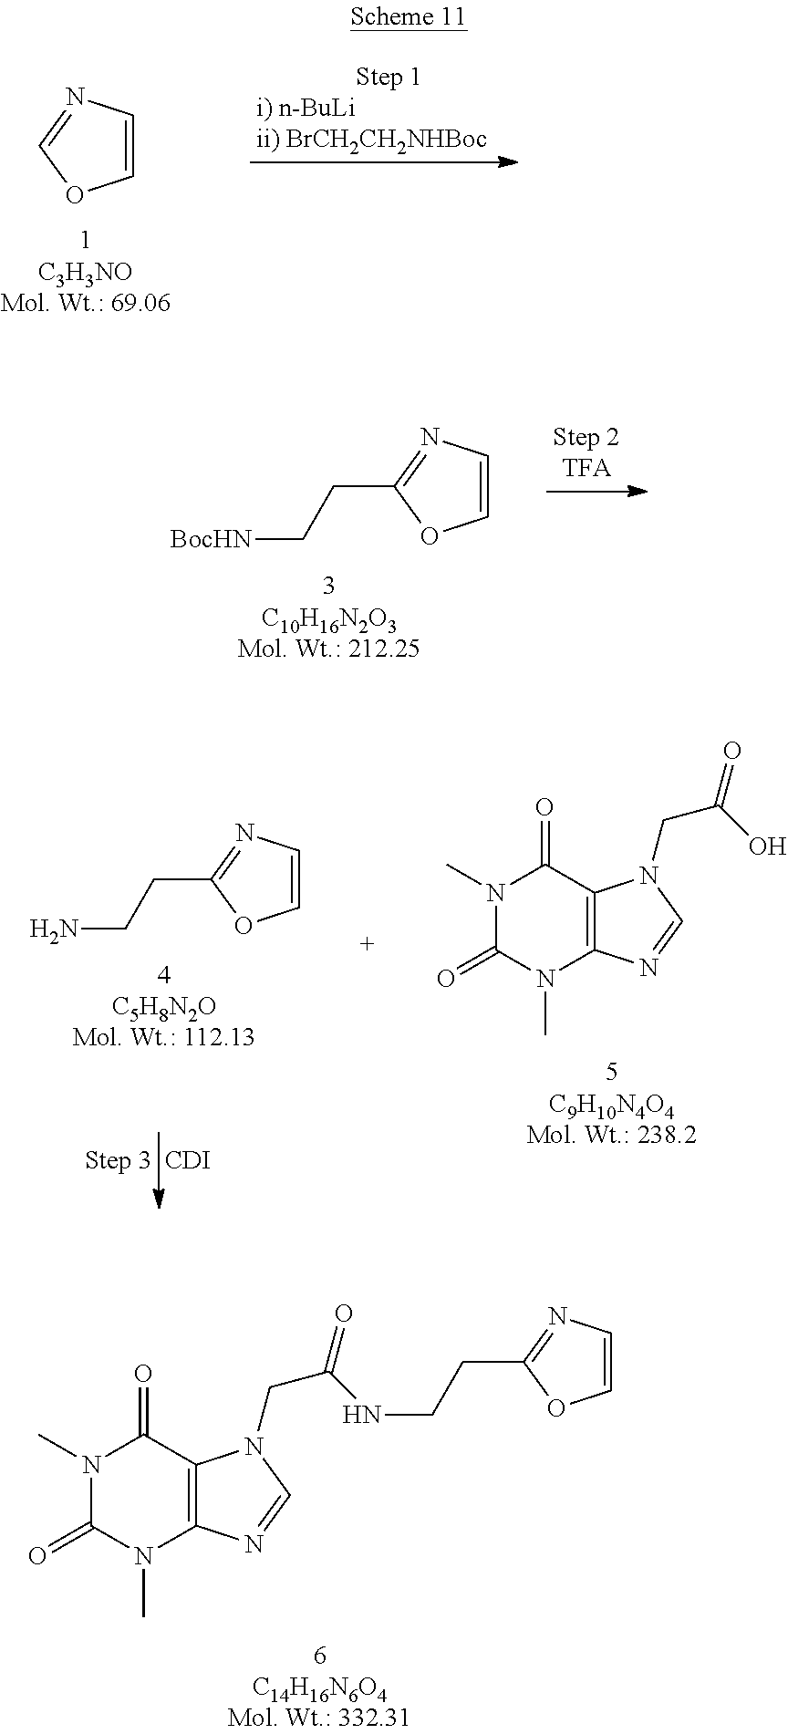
C1=CN=C(CC[BocHN])O1.C1=CN=C(CCN)O1.N1(C)C(=O)N(C)C2=C(C1=O)N(CC(O)=O)C=N2.[CDI].N1(C)C(=O)N(C)C2=C(C1=O)N(CC(NCCC1=NC=CO1)=O)C=N2.C1=CN=CO1
